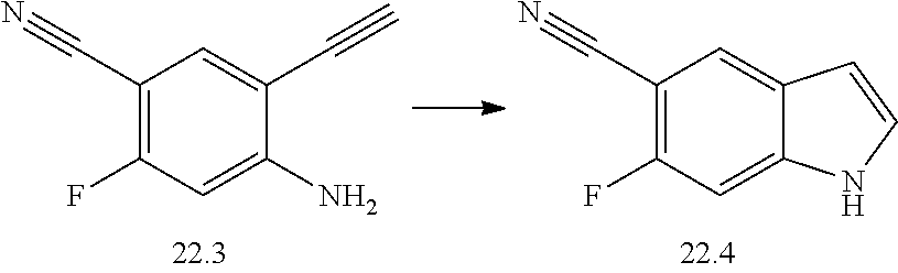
C1(C#N)=C(F)C=C(N)C(C#C)=C1.C1(C#N)=C(F)C=C2C(=C1)C=CN2
